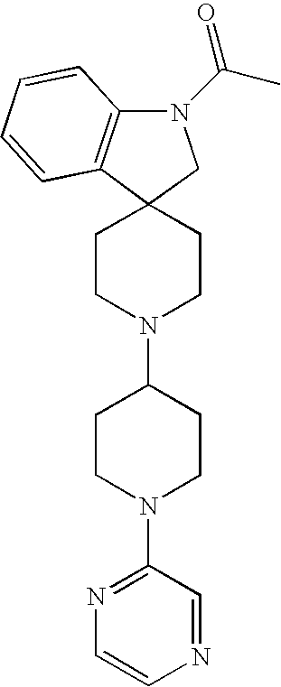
C12(CCN(C3CCN(C4=NC=CN=C4)CC3)CC1)C1=C(N(C(C)=O)C2)C=CC=C1
